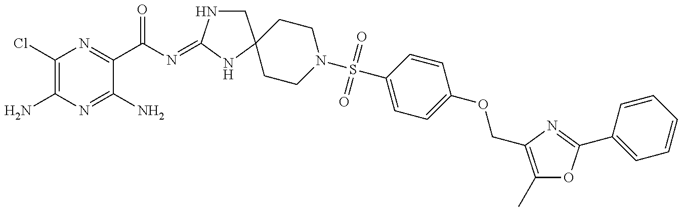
C1(Cl)=C(N)N=C(N)C(C(N=C2NCC3(N2)CCN(S(=O)(=O)C2=CC=C(OCC4=C(C)OC(C5=CC=CC=C5)=N4)C=C2)CC3)=O)=N1
